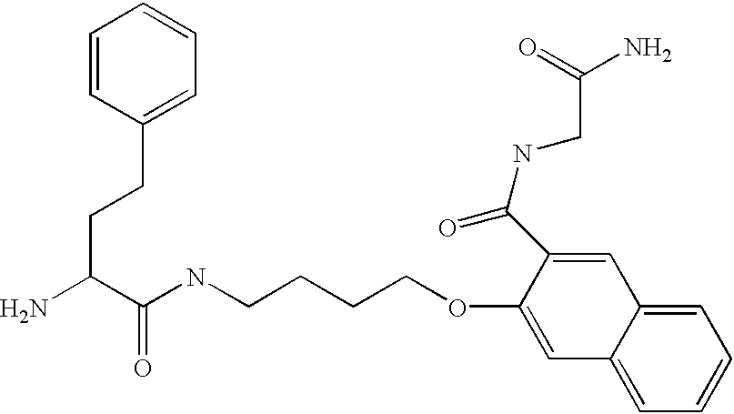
NC(C(NCCCCOC1=CC2=CC=CC=C2C=C1C(NCC(=O)N)=O)=O)CCC1=CC=CC=C1
